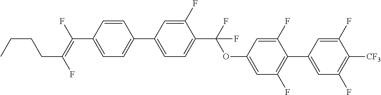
C1=CC(C(=C(F)CCCC)F)=CC=C1C1=CC=C(C(OC2=CC(F)=C(C3=CC(F)=C([CF3])C(F)=C3)C(F)=C2)(F)F)C(F)=C1
